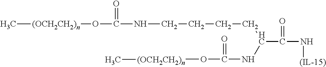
O=C(N[(IL-15)])C(CCCCNC(O[(OCH2CH2)n]C)=O)NC(=O)O[(OCH2CH2)n]C
